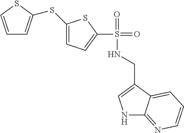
C1=CSC(SC2=CC=C(S(=O)(=O)NCC3=CNC4=NC=CC=C34)S2)=C1
